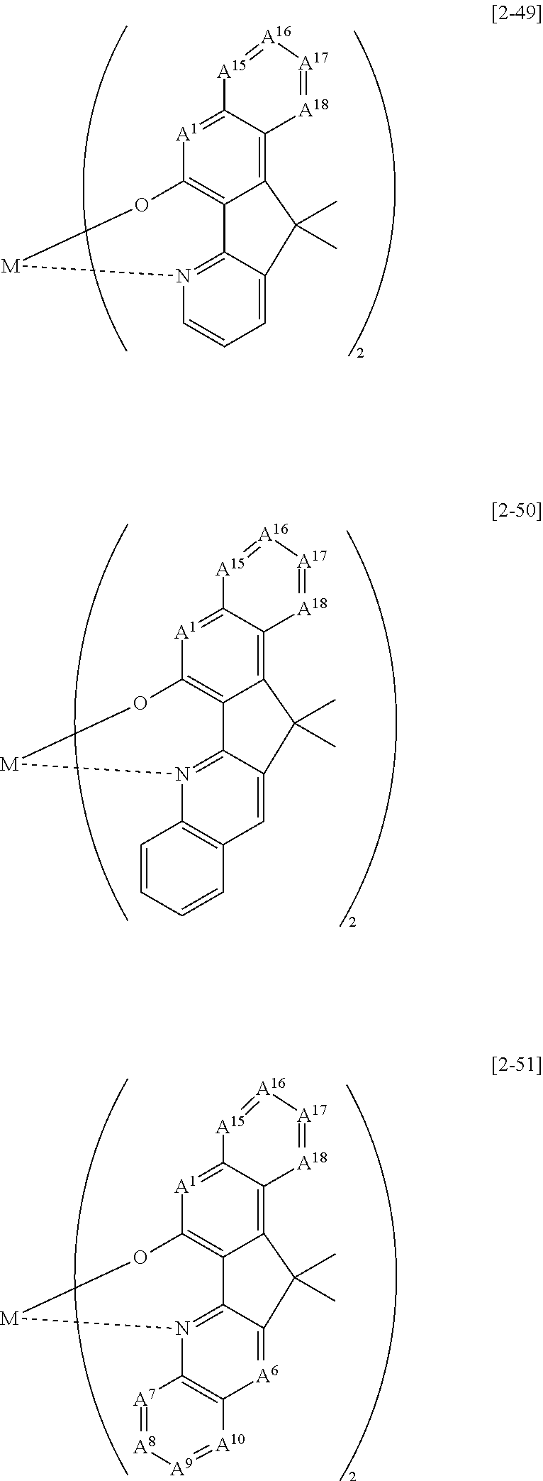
C12=C3C(=[A1]C4=C1C1=N(C=CC=C1C2(C)C)[M]O4)[A15]=[A16][A17]=[A18]3.C12=C3C(=[A1]C4=C1C1=N(C5=C(C=C1C2(C)C)C=CC=C5)[M]O4)[A15]=[A16][A17]=[A18]3.C12=C3C(=[A1]C4=C1C1=N(C5=C([A6]=C1C2(C)C)[A10]=[A9][A8]=[A7]5)[M]O4)[A15]=[A16][A17]=[A18]3
